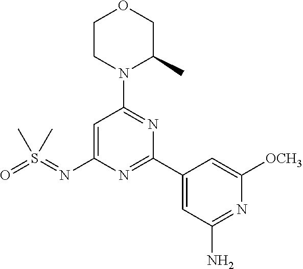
C1=C(N=S(=O)(C)C)N=C(C2=CC(N)=NC([OCH3])=C2)N=C1N1C(C)COCC1
